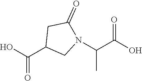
OC(C1CN(C(C(O)=O)C)C(=O)C1)=O
